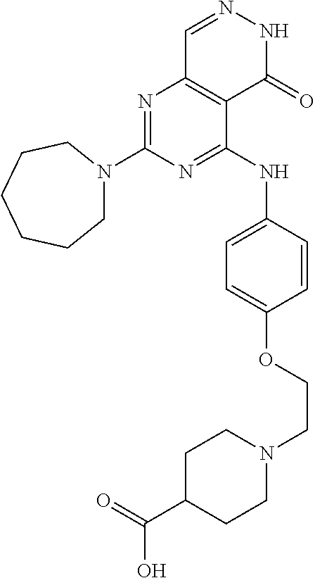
N1=C(NC2=CC=C(OCCN3CCC(C(=O)O)CC3)C=C2)C2=C(N=C1N1CCCCCC1)C=NNC2=O
